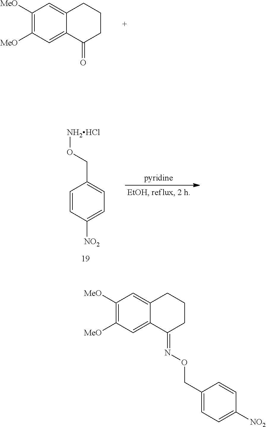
C1([MeO])=C([MeO])C=C2C(=C1)CCCC2=O.C1([MeO])=C([MeO])C=C2C(=C1)CCCC2=NOCC1=CC=C([NO2])C=C1.C1=CC([NO2])=CC=C1CO[NH2HCl]
